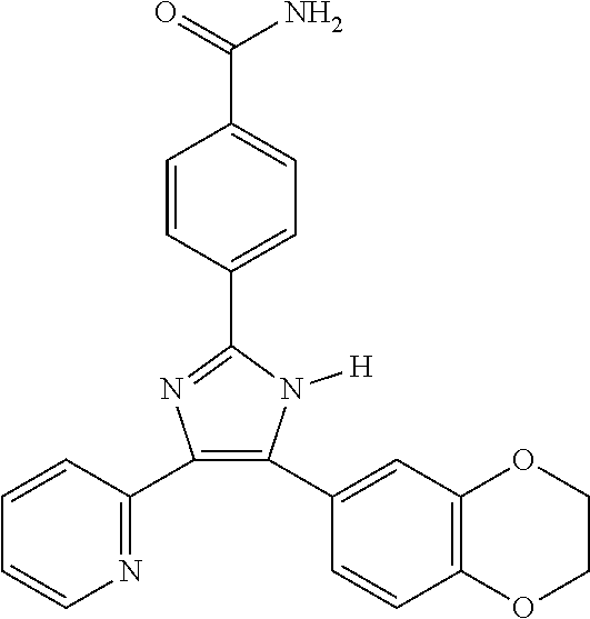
C1(C2=NC(C3=NC=CC=C3)=C(C3=CC4=C(C=C3)OCCO4)N2[H])=CC=C(C(=O)N)C=C1
